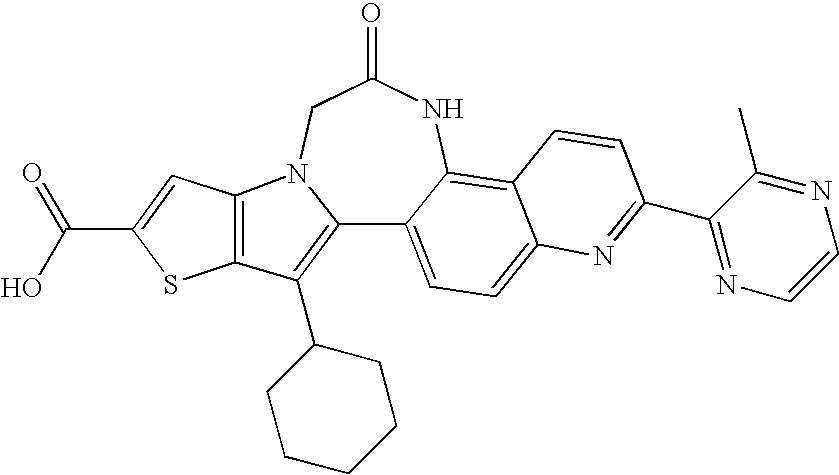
C12=C(C3CCCCC3)C3=C(N1CC(=O)NC1=C4C(=CC=C21)N=C(C1=NC=CN=C1C)C=C4)C=C(C(=O)O)S3
